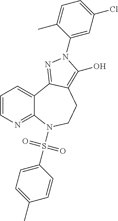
C1=CN=C2C(=C1)C1=NN(C3=CC(Cl)=CC=C3C)C(O)=C1CCN2S(C1=CC=C(C)C=C1)(=O)=O
